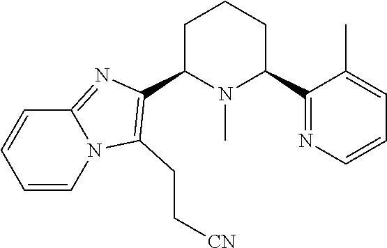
C1C(C2=C(CC[CN])N3C(=N2)C=CC=C3)N(C)C(C2=NC=CC=C2C)CC1
